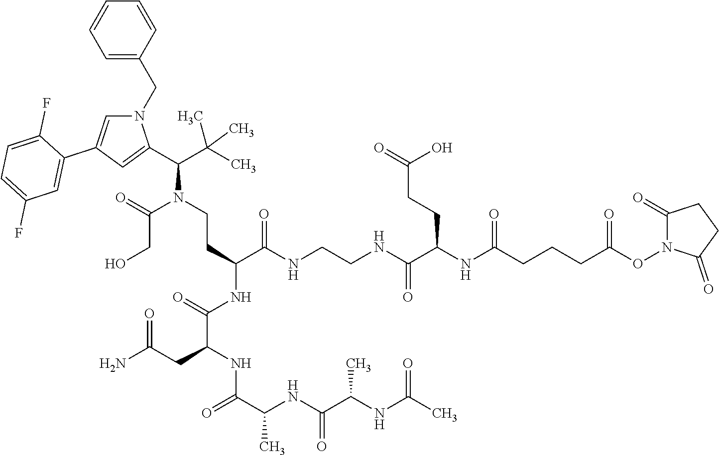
N1(CC2=CC=CC=C2)C=C(C2=CC(F)=CC=C2F)C=C1C(C(C)(C)C)N(CCC(C(NCCNC(=O)C(NC(CCCC(ON1C(=O)CCC1=O)=O)=O)CCC(=O)O)=O)NC(C(NC(C(NC(C(NC(C)=O)C)=O)C)=O)CC(N)=O)=O)C(=O)CO
